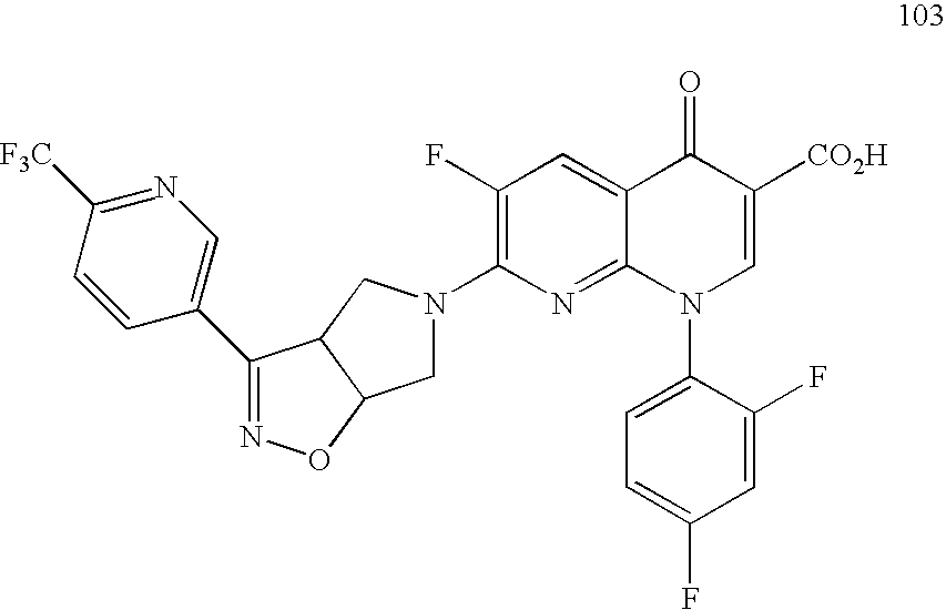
C12=CC(F)=C(N3CC4C(C3)C(C3=CN=C([F3C])C=C3)=NO4)N=C1N(C1=CC=C(F)C=C1F)C=C([CO2H])C2=O
